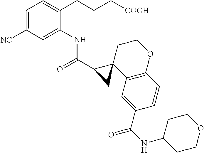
C1(C(=O)NC2=CC([NC])=CC=C2CCC[COOH])C2(C3=C(OCC2)C=CC(C(NC2CCOCC2)=O)=C3)C1
